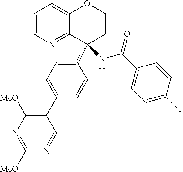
C1=CN=C2C(=C1)OCCC2(C1=CC=C(C2=C([MeO])N=C([MeO])N=C2)C=C1)NC(C1=CC=C(F)C=C1)=O
